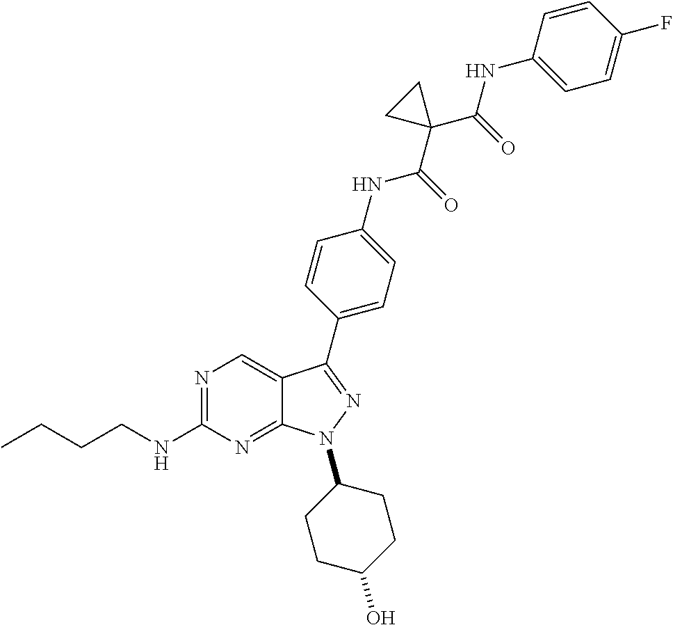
N1=C(NCCCC)N=C2C(=C1)C(C1=CC=C(NC(C3(C(NC4=CC=C(F)C=C4)=O)CC3)=O)C=C1)=NN2C1CCC(O)CC1
